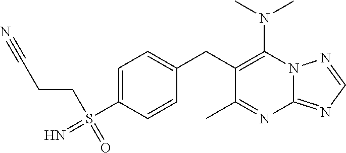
N(C1=C(CC2=CC=C(S(CCC#N)(=N)=O)C=C2)C(C)=NC2=NC=NN12)(C)C
